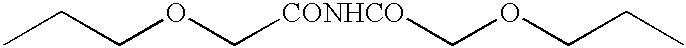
CCCOC[CONHCO]COCCC
